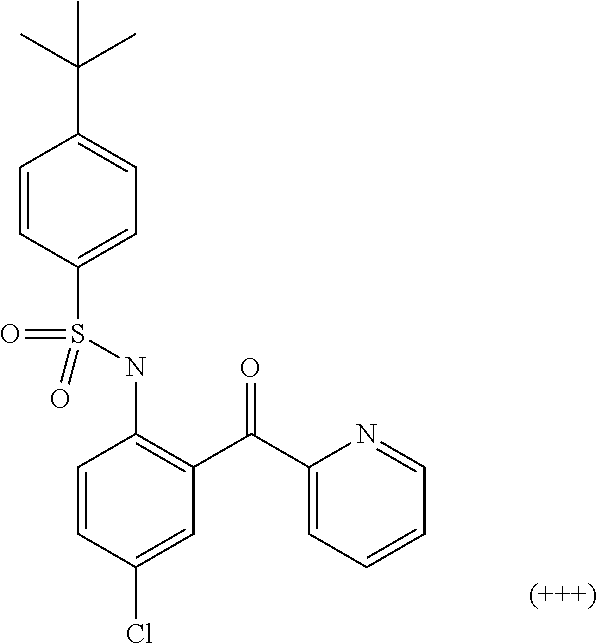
C1=CC(S(NC2=C(C(C3=CC=CC=N3)=O)C=C(Cl)C=C2)(=O)=O)=CC=C1C(C)(C)C
